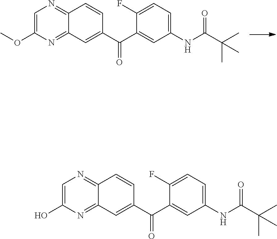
C1(OC)=CN=C2C(=N1)C=C(C(=O)C1=CC(NC(C(C)(C)C)=O)=CC=C1F)C=C2.C1(O)=CN=C2C(=N1)C=C(C(=O)C1=CC(NC(C(C)(C)C)=O)=CC=C1F)C=C2
